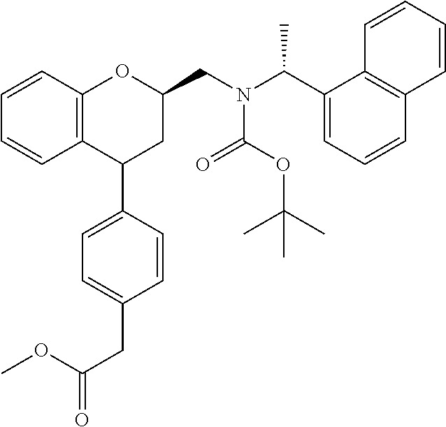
C12=C(C=CC=C1)OC(CN(C(C1=CC=CC3=C1C=CC=C3)C)C(OC(C)(C)C)=O)CC2C1=CC=C(CC(=O)OC)C=C1
